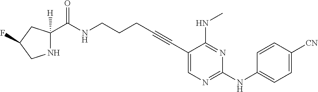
C1(C#CCCCNC(=O)C2([H])NCC(F)C2)=CN=C(NC2=CC=C([CN])C=C2)N=C1NC
